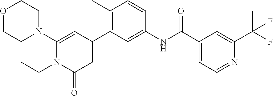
O1CCN(C2=CC(C3=C(C)C=CC(NC(C4=CC=NC(C(F)(C)F)=C4)=O)=C3)=CC(=O)N2CC)CC1
